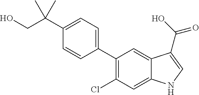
C1(C2=C(Cl)C=C3C(=C2)C(C(O)=O)=CN3)=CC=C(C(CO)(C)C)C=C1
